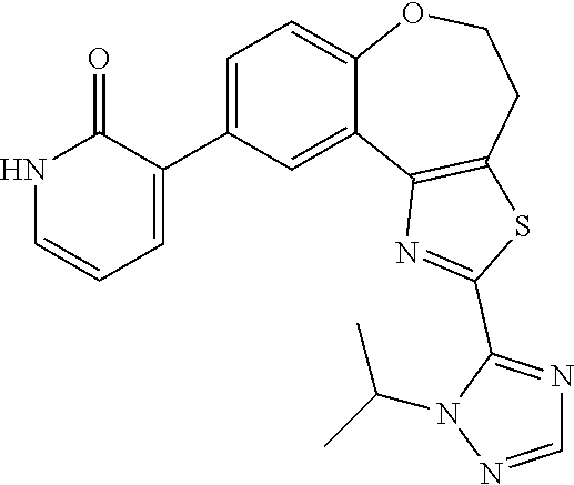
C1=C(C2=CC=CNC2=O)C=C2C(=C1)OCCC1=C2N=C(C2=NC=NN2C(C)C)S1
